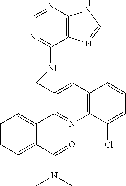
C1(CNC2=NC=NC3=C2N=CN3)=CC2=C(N=C1C1=CC=CC=C1C(=O)N(C)C)C(Cl)=CC=C2
